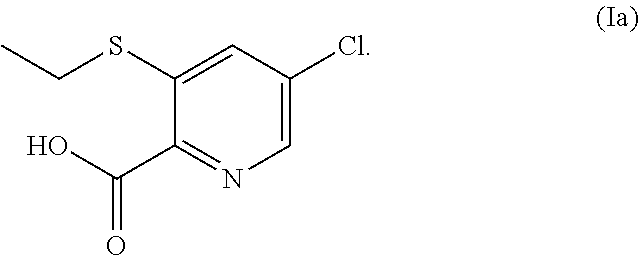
S(C1=CC(Cl)=CN=C1C(O)=O)CC
